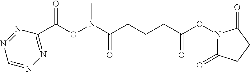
C1(C(ON(C(CCCC(ON2C(=O)CCC2=O)=O)=O)C)=O)=NN=CN=N1
